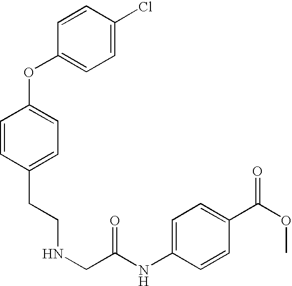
N(CC(NC1=CC=C(C(OC)=O)C=C1)=O)CCC1=CC=C(OC2=CC=C(Cl)C=C2)C=C1
